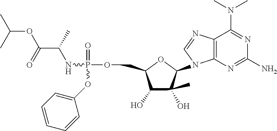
C12=C(N=C(N)N=C1N(C)C)N(C1OC(COP(=O)(NC(C(OC(C)C)=O)C)OC3=CC=CC=C3)C(O)C1(C)O)C=N2
